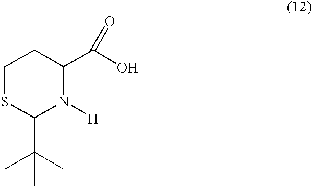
C1SC(C(C)(C)C)N([H])C(C(O)=O)C1
